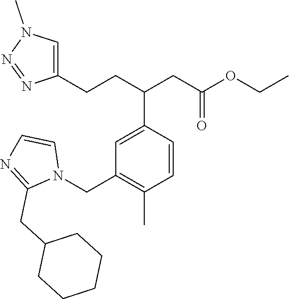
C1(CN2C=CN=C2CC2CCCCC2)=C(C)C=CC(C(CC(OCC)=O)CCC2=CN(C)N=N2)=C1
